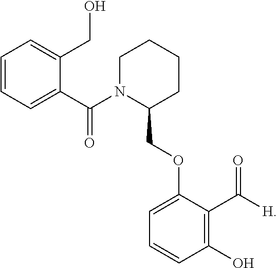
C1(COC2=CC=CC(O)=C2C(=O)[H])CCCCN1C(C1=CC=CC=C1CO)=O
